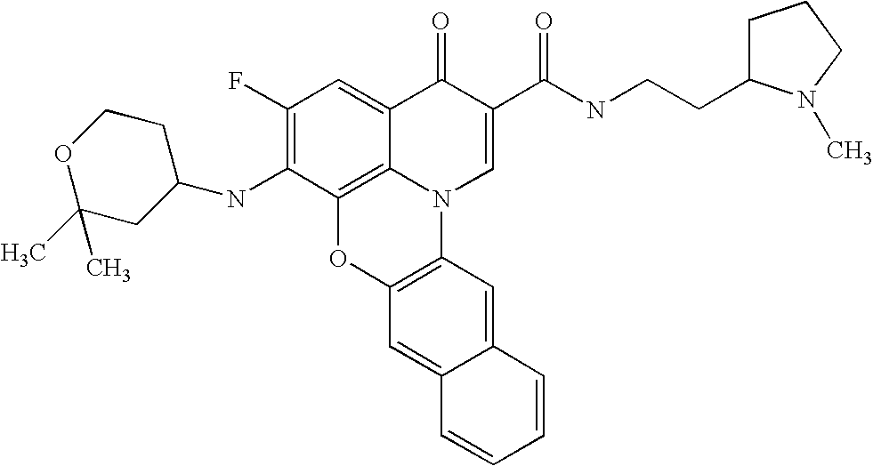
C1(F)=C(NC2CCOC(C)(C)C2)C2=C3C(=C1)C(=O)C(C(NCCC1CCCN1C)=O)=CN3C1=C(O2)C=C2C(=C1)C=CC=C2
